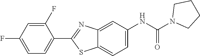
C1(F)=CC(F)=CC=C1C1=NC2=CC(NC(N3CCCC3)=O)=CC=C2S1
